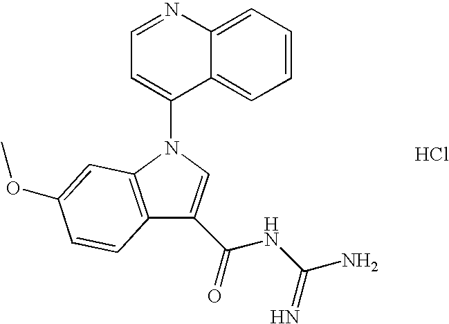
C1(C(=O)NC(N)=N)=CN(C2=CC=NC3=CC=CC=C23)C2=C1C=CC(OC)=C2.Cl
